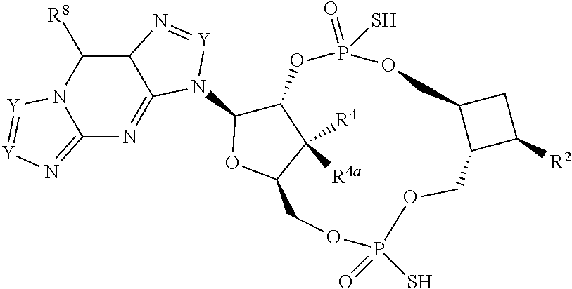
C12COP(S)(=O)OCC3C(COP(S)(=O)OC(C1([R4a])[R4])C(N1C4=NC5=N[Y]=[Y]N5C([R8])C4N=[Y]1)O2)CC3[R2]
